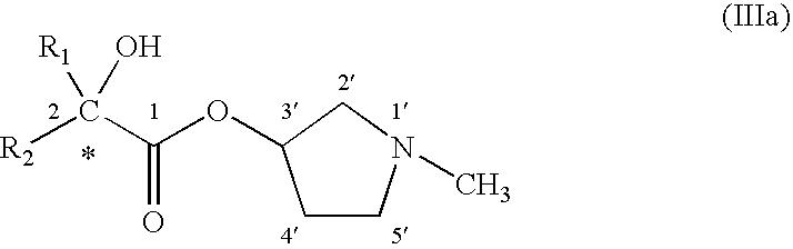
[R2]C(C(OC1CCN(C)C1)=O)([R1])O
